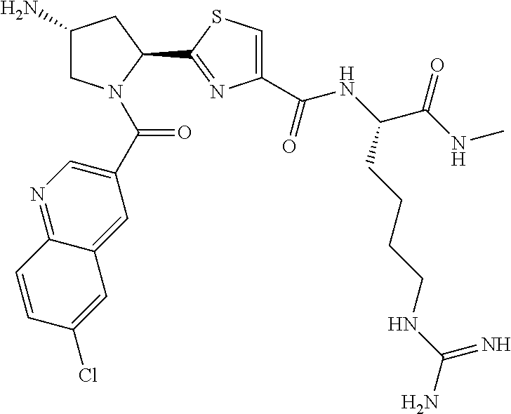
C1(N)CN(C(C2=CN=C3C(=C2)C=C(Cl)C=C3)=O)C(C2=NC(C(NC(C(NC)=O)CCCCNC(N)=N)=O)=CS2)C1
